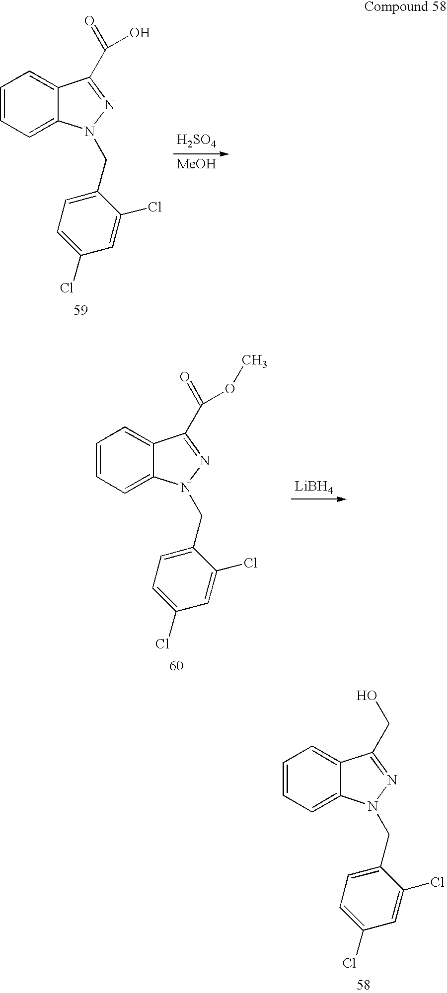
C1=CC=C2C(=C1)C(C(=O)O)=NN2CC1=CC=C(Cl)C=C1Cl.[H2SO4].[MeOH].C1=CC=C2C(=C1)C(C(=O)OC)=NN2CC1=CC=C(Cl)C=C1Cl.[LiBH4].C1=CC=C2C(=C1)C(CO)=NN2CC1=CC=C(Cl)C=C1Cl
